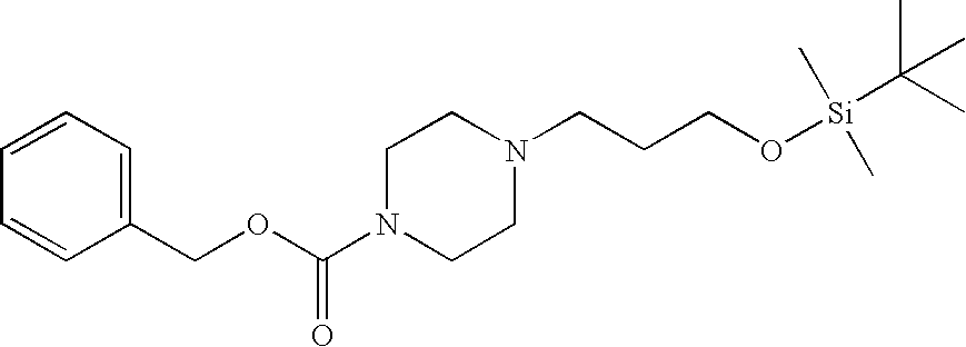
C1=CC(COC(N2CCN(CCCO[Si](C(C)(C)C)(C)C)CC2)=O)=CC=C1
